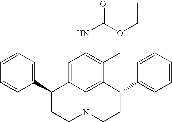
C1=CC=C(C2CCN3C4=C(C(C5=CC=CC=C5)CC3)C(C)=C(NC(=O)OCC)C=C24)C=C1
